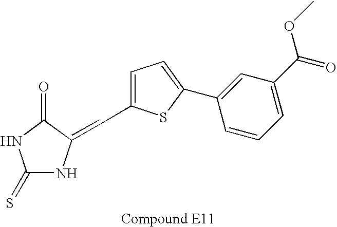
C1(=S)NC(=CC2=CC=C(C3=CC(C(=O)OC)=CC=C3)S2)C(=O)N1
